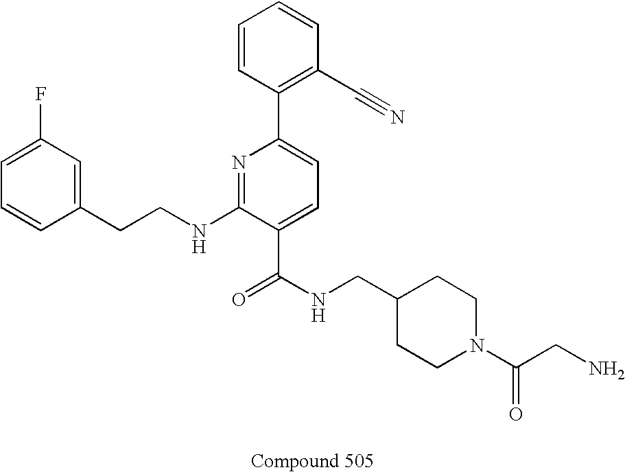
C1=CC(CCNC2=NC(C3=C(C#N)C=CC=C3)=CC=C2C(NCC2CCN(C(CN)=O)CC2)=O)=CC(F)=C1
